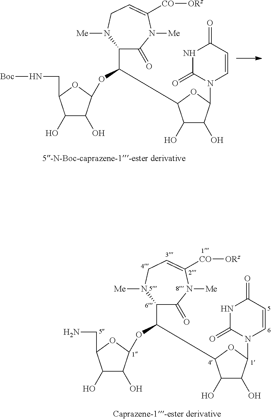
C1(C(OC2C(O)C(O)C(CN)O2)C2C(O)C(O)C(N3C=CC(=O)NC3=O)O2)C(=O)N([Me])C([CO][ORz])=CCN1[Me].C1(C(OC2C(O)C(O)C(CN[Boc])O2)C2C(O)C(O)C(N3C=CC(=O)NC3=O)O2)C(=O)N([Me])C([CO][ORz])=CCN1[Me]
